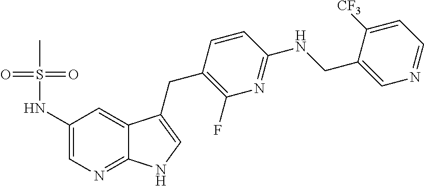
C1(NS(=O)(=O)C)=CN=C2C(=C1)C(CC1=C(F)N=C(NCC3=CN=CC=C3[CF3])C=C1)=CN2
